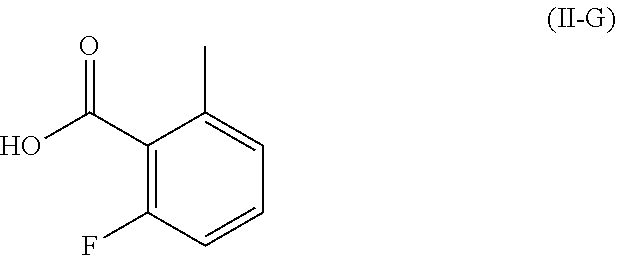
C1(F)=C(C(O)=O)C(C)=CC=C1
